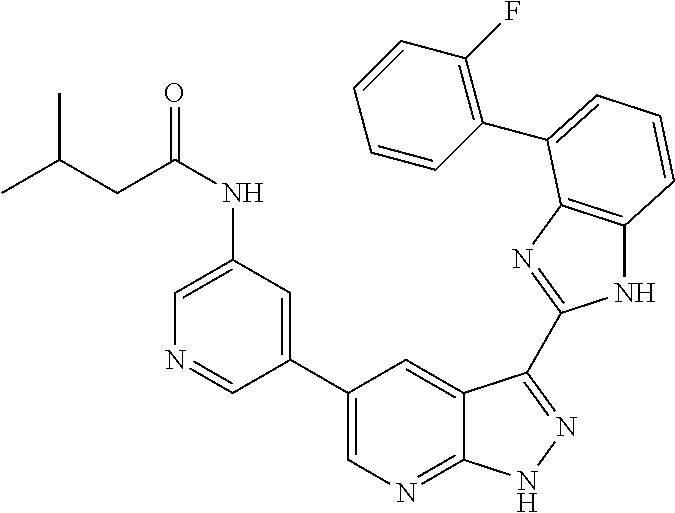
C1(C2=CN=C3C(=C2)C(C2=NC4=C(N2)C=CC=C4C2=C(F)C=CC=C2)=NN3)=CC(NC(=O)CC(C)C)=CN=C1
